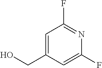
C1=C(CO)C=C(F)N=C1F
